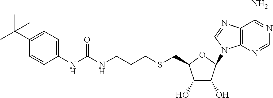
C12=C(N=CN=C1N)N(C1OC(CSCCCNC(NC3=CC=C(C(C)(C)C)C=C3)=O)C(O)C1O)C=N2
